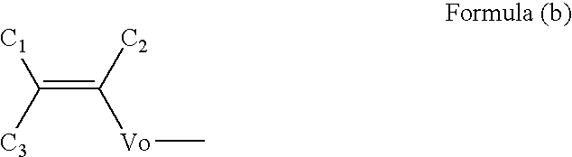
C(=C([C2])[Vo]C)([C1])[C3]
